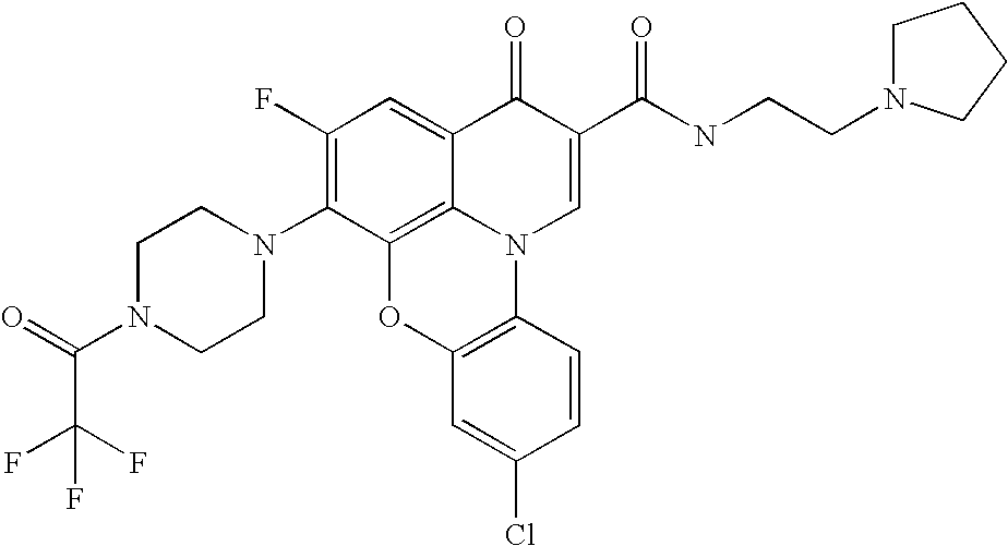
C1(F)=C(N2CCN(C(=O)C(F)(F)F)CC2)C2=C3C(=C1)C(=O)C(C(NCCN1CCCC1)=O)=CN3C1=C(O2)C=C(Cl)C=C1
